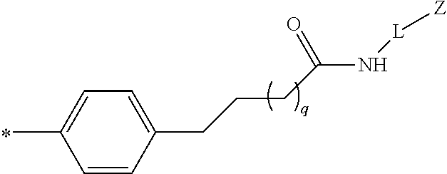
C1=CC(CCCC(N[L][Z])=O)=CC=C1C
